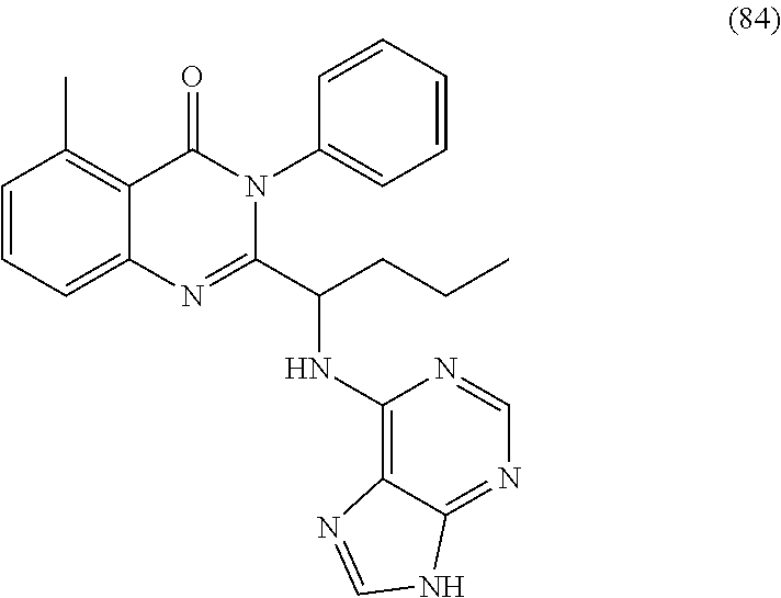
C1=CC=C2C(=C1C)C(=O)N(C1=CC=CC=C1)C(C(CCC)NC1=C3C(=NC=N1)NC=N3)=N2
